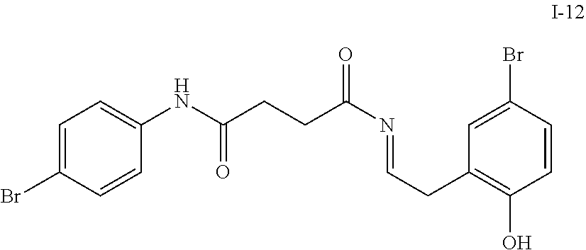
C1=C(Br)C=CC(NC(CCC(=O)N=CCC2=C(O)C=CC(Br)=C2)=O)=C1
